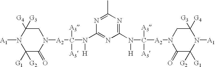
C1([G2])([G1])C(=O)N([A2]C([A3])([A3])N([H])C2=NC(N([H])C([A3])([A3])[A2]N3C(=O)C([G1])([G2])N([A1])C([G4])([G3])C3)=NC(C)=N2)CC([G3])([G4])N1[A1]
